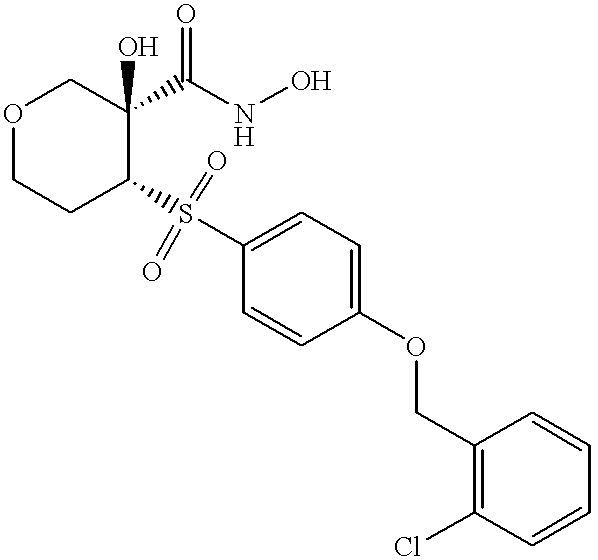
O1CCC(S(C2=CC=C(OCC3=C(Cl)C=CC=C3)C=C2)(=O)=O)C(C(NO)=O)(O)C1
